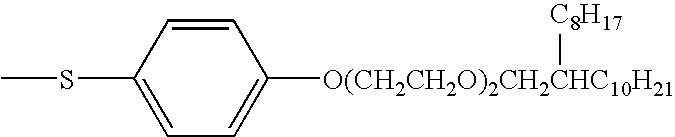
C1=C(SC)C=CC([O(CH2CH2O)2CH2CHC10H21][C8H17])=C1
